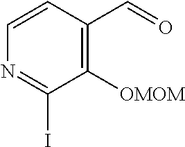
C1=CC(C=O)=C([OMOM])C(I)=N1
